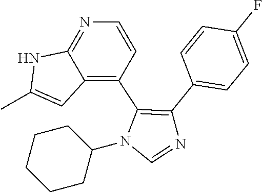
C1CCCCC1N1C=NC(C2=CC=C(F)C=C2)=C1C1=C2C(=NC=C1)NC(C)=C2
